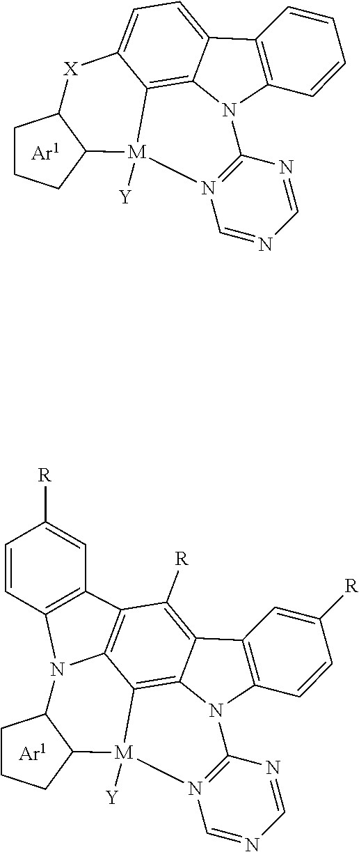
C1CCC2C1[X]C1=CC=C3C4=C1[M]2([Y])N1=C(N4C2=C3C=CC=C2)N=CN=C1.C1CCC2C1N1C3=C(C([R])=C4C5=C3[M]2([Y])N2=C(N5C3=C4C=C([R])C=C3)N=CN=C2)C2=C1C=CC([R])=C2
